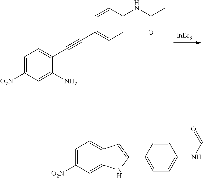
[InBr3].C1(C#CC2=CC=C([O2N])C=C2N)=CC=C(NC(C)=O)C=C1.C1=C([O2N])C=C2C(=C1)C=C(C1=CC=C(NC(C)=O)C=C1)N2
